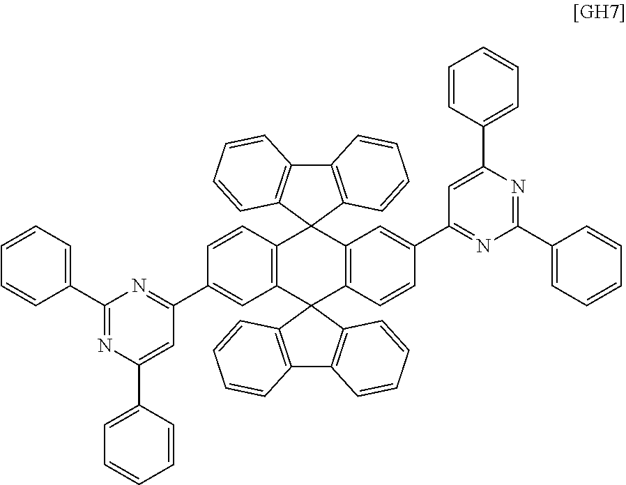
C12=C(C3(C4=C1C=CC=C4)C1=C(C4(C5=C3C=C(C3=NC(C6=CC=CC=C6)=NC(C6=CC=CC=C6)=C3)C=C5)C3=C(C5=C4C=CC=C5)C=CC=C3)C=C(C3=NC(C4=CC=CC=C4)=NC(C4=CC=CC=C4)=C3)C=C1)C=CC=C2
